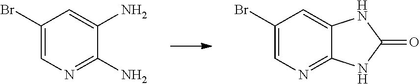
C1(Br)=CN=C(N)C(N)=C1.C1(Br)=CN=C2C(=C1)NC(=O)N2
